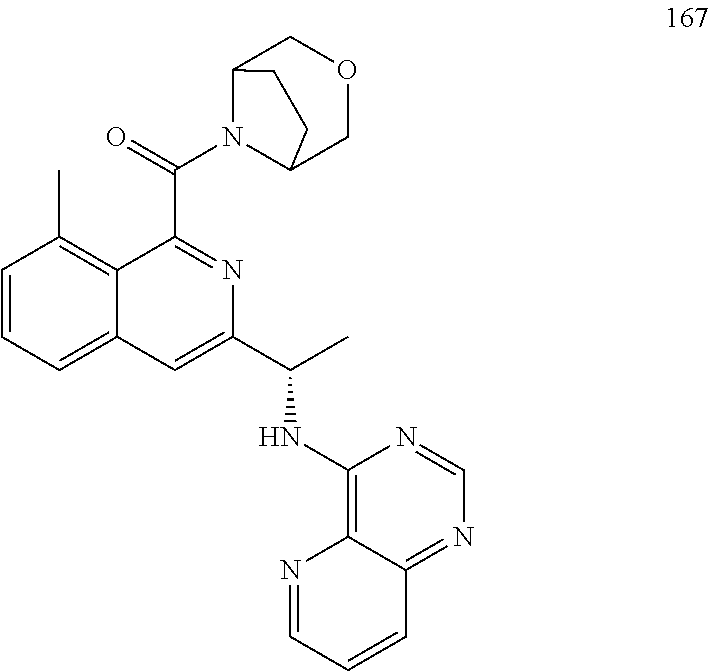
C1=CC=C2C(=C1C)C(C(N1C3COCC1CC3)=O)=NC(C(C)NC1=C3C(=NC=N1)C=CC=N3)=C2
